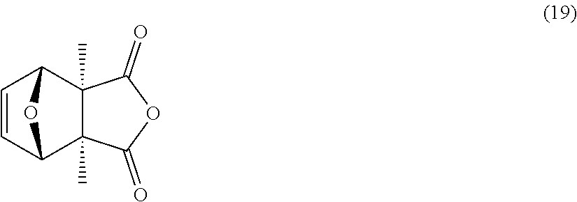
C1=CC2C3(C)C(C)(C1O2)C(=O)OC3=O
